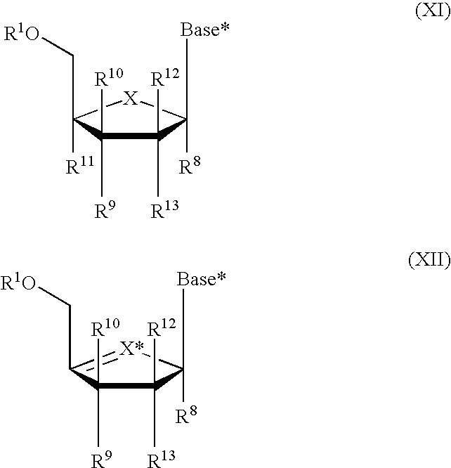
C1([R12])([R13])C([R10])([R9])C(C[R1O])([R11])[X]C1([Base*])[R8].C1([R12])([R13])C([R10])([R9])C(C[R1O])=[X*]C1([Base*])[R8]
